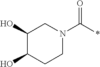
C(*)(=O)N1CCC(O)C(O)C1
